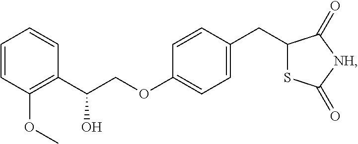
C1=CC(OC)=C(C(O)COC2=CC=C(CC3SC(=O)[NH]C3=O)C=C2)C=C1
